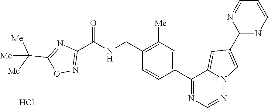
C1(CNC(C2=NOC(C([Me])([Me])[Me])=N2)=O)=C([Me])C=C(C2=NC=NN3C2=CC(C2=NC=CC=N2)=C3)C=C1.Cl
